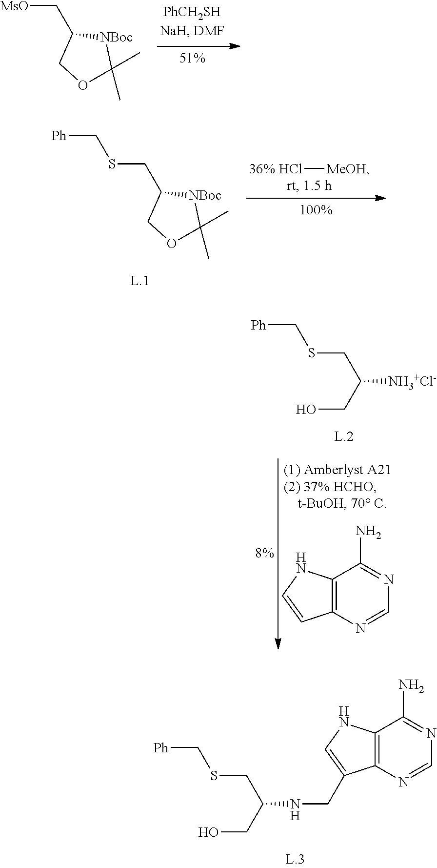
C12=C(N=CN=C1N)C(CNC(CSC[Ph])CO)=CN2.[Ph]CSCC([NH3+Cl-])CO.C12=C(N=CN=C1N)C=CN2.C1(C[MsO])COC(C)(C)[NBoc]1.[Ph]CSCC1COC(C)(C)[NBoc]1.Cl[MeOH]
